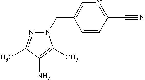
N1(CC2=CN=C(C#N)C=C2)N=C(C)C(N)=C1C
